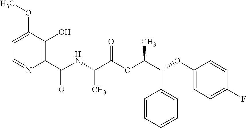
N(C(C(OC(C(OC1=CC=C(F)C=C1)C1=CC=CC=C1)C)=O)C)C(C1=C(O)C(OC)=CC=N1)=O
